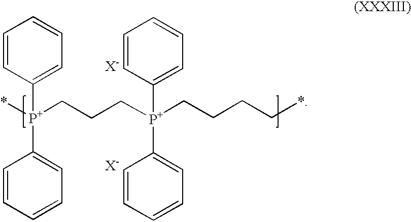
*[P+](CCC[P+](CCCC*)(C1=CC=CC=C1)C1=CC=CC=C1)(C1=CC=CC=C1)C1=CC=CC=C1.[X-].[X-]
